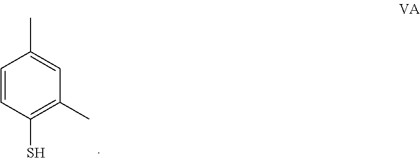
C1=CC(S)=C(C)C=C1C
